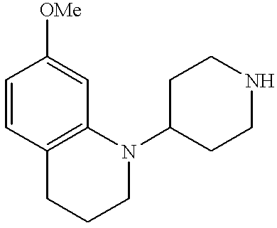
C1=CC2=C(C=C1[OMe])N(C1CCNCC1)CCC2
